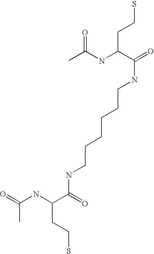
N(C(=O)C(NC(=O)C)CCS)CCCCCCNC(=O)C(NC(C)=O)CCS
